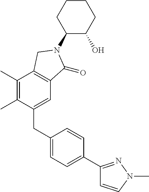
C1(CC2=CC=C(C3=NN(C)C=C3)C=C2)=CC2=C(C(C)=C1C)CN(C1C(O)CCCC1)C2=O
